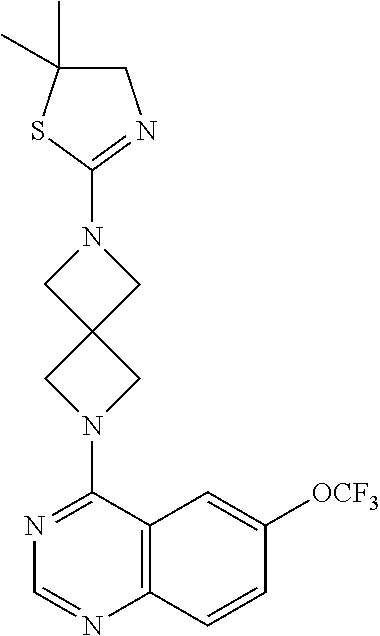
C1(N2CC3(CN(C4=NCC(C)(C)S4)C3)C2)=NC=NC2=C1C=C([OCF3])C=C2
